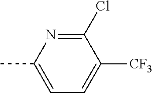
CC1=CC=C([CF3])C(Cl)=N1
